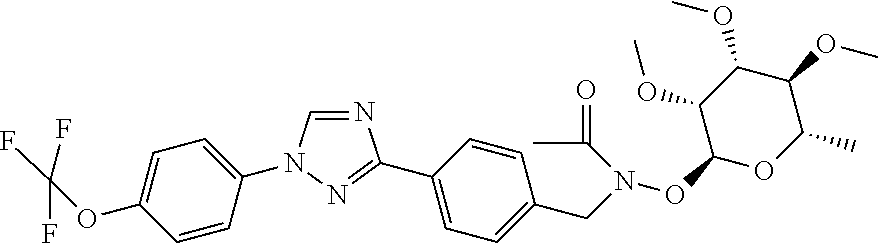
N1=CN(C2=CC=C(OC(F)(F)F)C=C2)N=C1C1=CC=C(CN(OC2OC(C)C(OC)C(OC)C2OC)C(=O)C)C=C1
